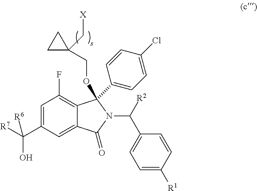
C1=C(C([R7])(O)[R6])C=C2C(=C1F)C(C1=CC=C(Cl)C=C1)(OCC1(C[X])CC1)N(C(C1=CC=C([R1])C=C1)[R2])C2=O
